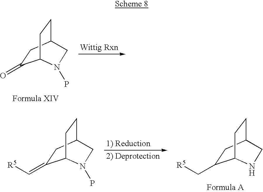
C1(=O)CC2CCC1N(P)C2.C1(=C[R5])CC2CCC1N(P)C2.C1(C[R5])CC2CCC1NC2
